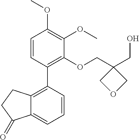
C1=CC(C2=C3C(=CC=C2)C(=O)CC3)=C(OCC2(CO)COC2)C(OC)=C1OC
